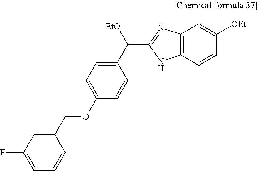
C(OC1=CC=C(C([EtO])C2=NC3=C(N2)C=CC([OEt])=C3)C=C1)C1=CC(F)=CC=C1
